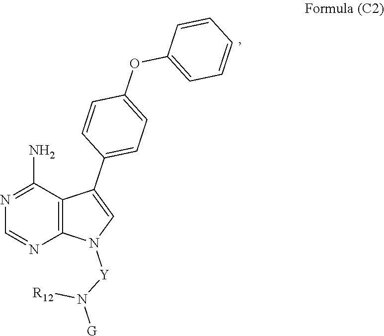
N1=C(N)C2=C(N=C1)N([Y]N([R12])[G])C=C2C1=CC=C(OC2=CC=CC=C2)C=C1
